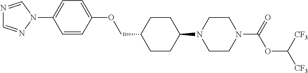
C1CC(N2CCN(C(OC([CF3])[CF3])=O)CC2)CCC1COC1=CC=C(N2C=NC=N2)C=C1
